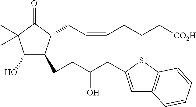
C1(O)C(CCC(CC2=CC3=C(S2)C=CC=C3)O)C(CC=CCCC[CO2H])C(=O)C1(C)C
